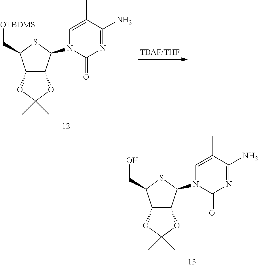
C12C(C(N3C=C(C)C(N)=NC3=O)SC1CO)OC(C)(C)O2.C12C(C(N3C=C(C)C(N)=NC3=O)SC1C[OTBDMS])OC(C)(C)O2
